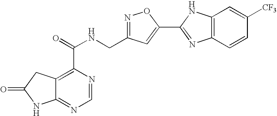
C12=NC=NC(C(=O)NCC3=NOC(C4=NC5=C(N4)C=C([CF3])C=C5)=C3)=C1CC(=O)N2
